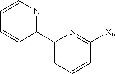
C1=CC=C(C2=NC=CC=C2)N=C1[X9]
